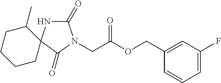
C1(=O)NC2(C(=O)N1CC(OCC1=CC(F)=CC=C1)=O)C(C)CCCC2
